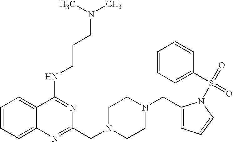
C1=CC=C2C(=C1)C(NCCCN(C)C)=NC(CN1CCN(CC3=CC=CN3S(=O)(=O)C3=CC=CC=C3)CC1)=N2
